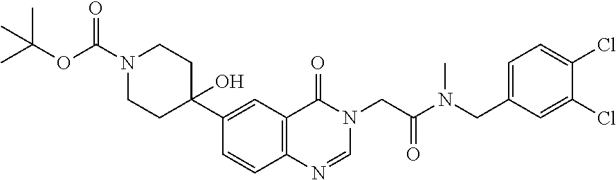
C1=CC2=C(C=C1C1(O)CCN(C(=O)OC(C)(C)C)CC1)C(=O)N(CC(=O)N(CC1=CC=C(Cl)C(Cl)=C1)C)C=N2
